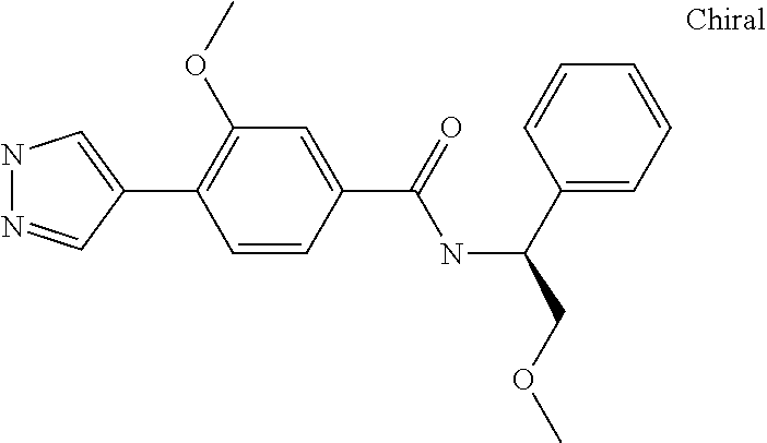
N1N=CC(C2=C(OC)C=C(C(NC(C3=CC=CC=C3)COC)=O)C=C2)=C1
